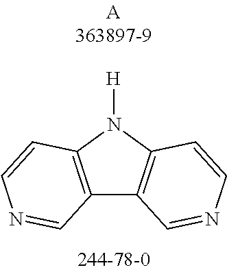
C12=C(N([H])C3=C1C=NC=C3)C=CN=C2
